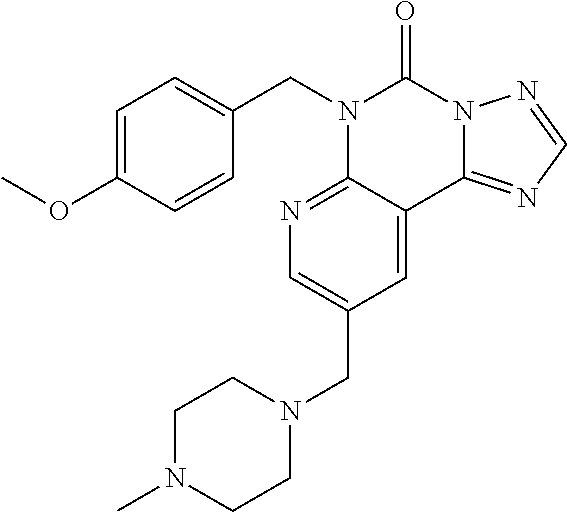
C1=C(OC)C=CC(CN2C3=NC=C(CN4CCN(C)CC4)C=C3C3=NC=NN3C2=O)=C1
